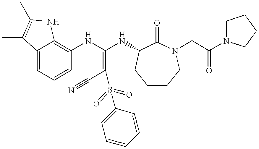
C12=CC=CC(NC(NC3C(=O)N(CC(N4CCCC4)=O)CCCC3)=C(C#N)S(=O)(=O)C3=CC=CC=C3)=C1NC(C)=C2C
